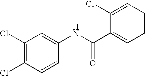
C1(Cl)=C(Cl)C=CC(NC(C2=CC=CC=C2Cl)=O)=C1
